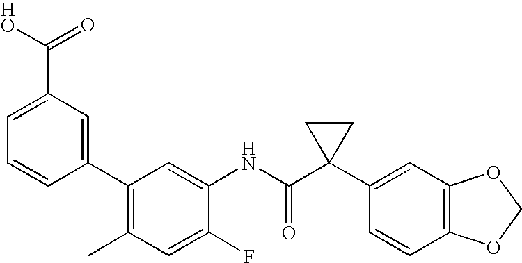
C1(C2=CC(C(O)=O)=CC=C2)=C(C)C=C(F)C(NC(C2(C3=CC4=C(C=C3)OCO4)CC2)=O)=C1
